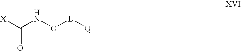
[X]C(NO[L][Q])=O
